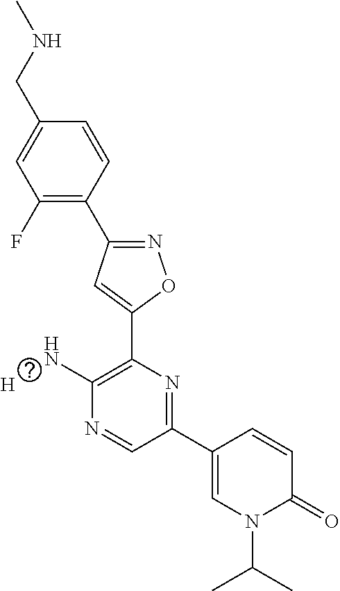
C1(F)=C(C2=NOC(C3=C(N)N=CC(C4=CN(C(C)C)C(=O)C=C4)=N3)=C2)C=CC(CNC)=C1.[H]
